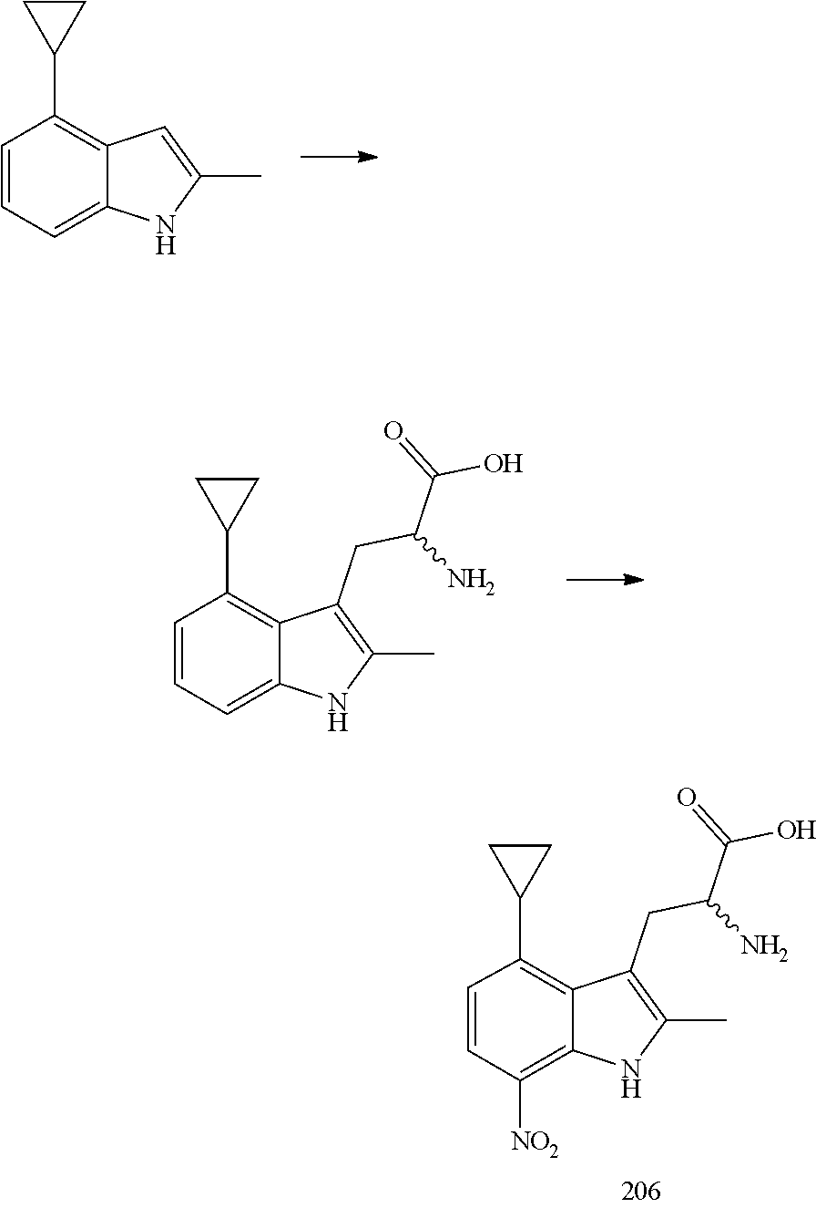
C12=C([NO2])C=CC(C3CC3)=C1C(CC(N)C(=O)O)=C(C)N2.C1=CC(C2CC2)=C2C(=C1)NC(C)=C2.C12=CC=CC(C3CC3)=C1C(CC(N)C(=O)O)=C(C)N2
